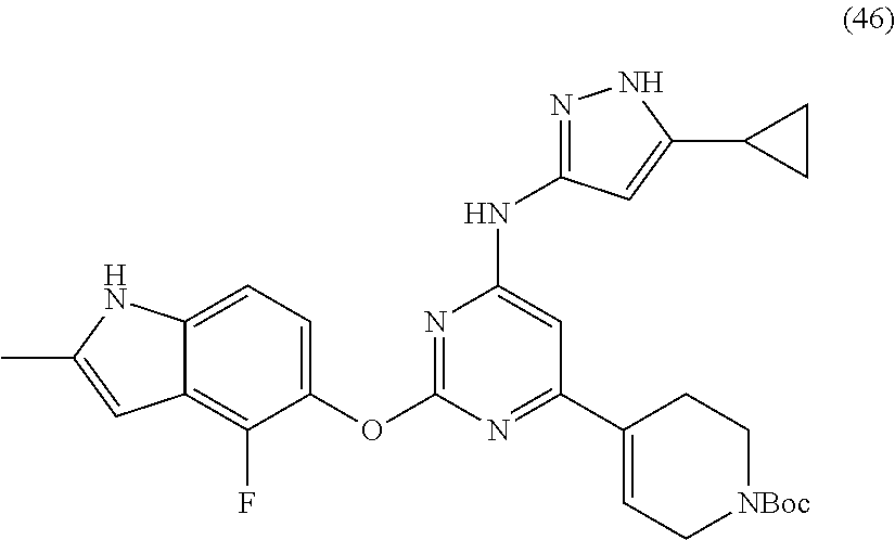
N1=C(OC2=CC=C3C(=C2F)C=C(C)N3)N=C(C2=CC[NBoc]CC2)C=C1NC1=NNC(C2CC2)=C1
